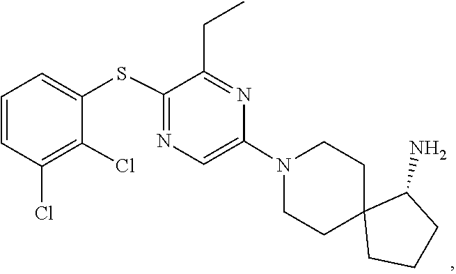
C1C2(CCCC2N)CCN(C2=CN=C(SC3=CC=CC(Cl)=C3Cl)C(CC)=N2)C1
